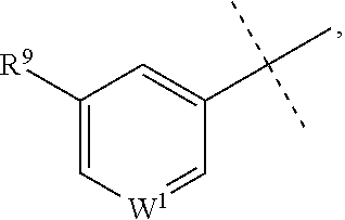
C1([R9])=C[W1]=CC(C(C)(C)C)=C1
